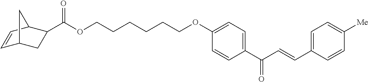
C(CCCOC(C1CC2C=CC1C2)=O)CCOC1=CC=C(C(C=CC2=CC=C([Me])C=C2)=O)C=C1
